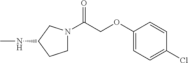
C1N(C(COC2=CC=C(Cl)C=C2)=O)CC(NC)C1
